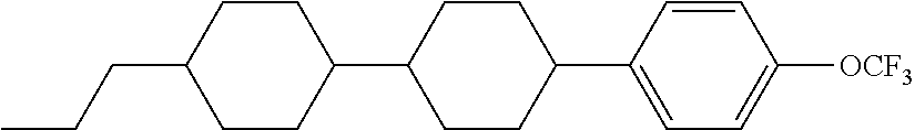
C1(C2CCC(C3=CC=C([OCF3])C=C3)CC2)CCC(CCC)CC1
